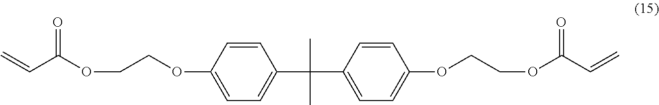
C1=CC(OCCOC(C=C)=O)=CC=C1C(C1=CC=C(OCCOC(C=C)=O)C=C1)(C)C
